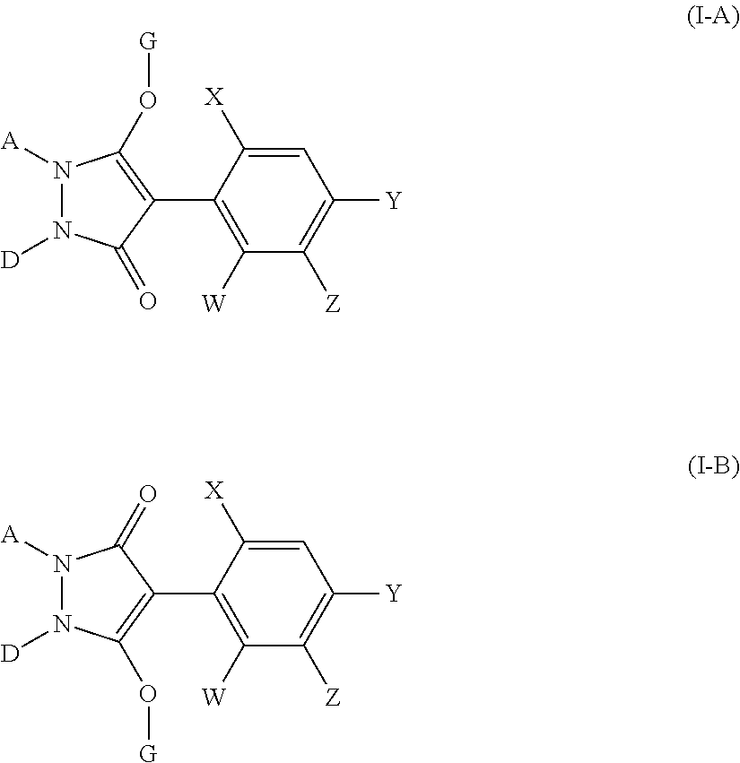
N1([A])N([D])C(=O)C(C2=C([W])C([Z])=C([Y])C=C2[X])=C1O[G].N1([A])N([D])C(O[G])=C(C2=C([W])C([Z])=C([Y])C=C2[X])C1=O
